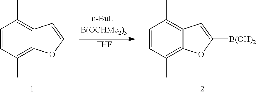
[THF].C1=CC(C)=C2C(=C1C)C=C([B(OH)2])O2.C1=CC(C)=C2C(=C1C)C=CO2
